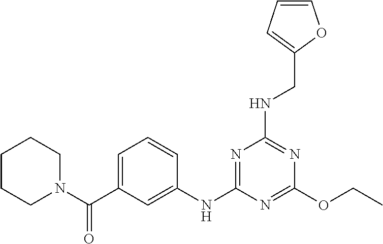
C1=C(C(N2CCCCC2)=O)C=C(NC2=NC(NCC3=CC=CO3)=NC(OCC)=N2)C=C1
